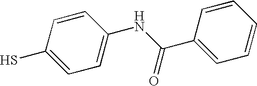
C1=C(NC(C2=CC=CC=C2)=O)C=CC(S)=C1
